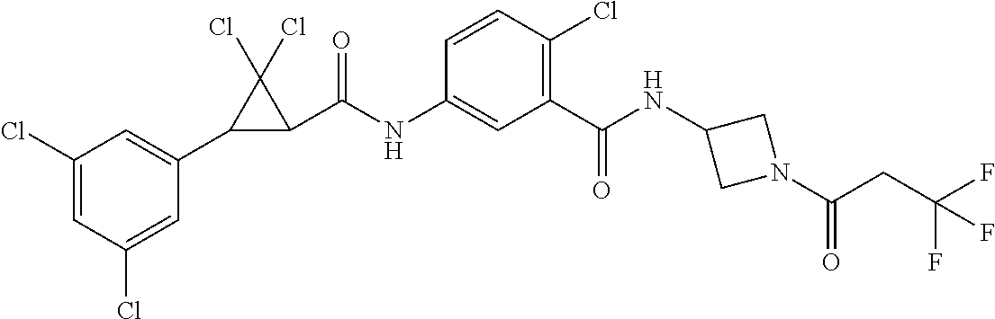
C1(Cl)=CC(Cl)=CC(C2C(C(NC3=CC(C(=O)NC4CN(C(CC(F)(F)F)=O)C4)=C(Cl)C=C3)=O)C2(Cl)Cl)=C1
